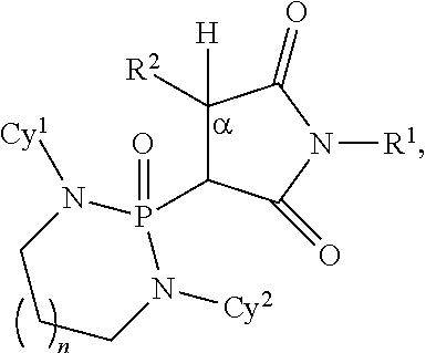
C1([R2])([H])C(P2(=O)N([Cy1])CCCN2[Cy2])C(=O)N([R1])C1=O
